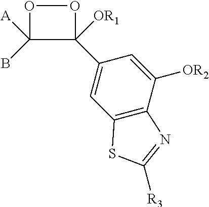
O1C(B)([A])C([OR1])(C2=CC3=C(C([OR2])=C2)N=C([R3])S3)O1
